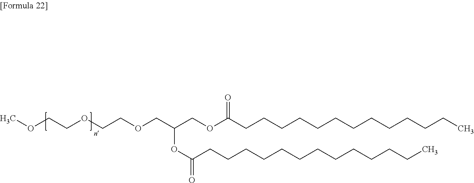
COCCOCCOCC(COC(CCCCCCCCCCCCC)=O)OC(CCCCCCCCCCCCC)=O
